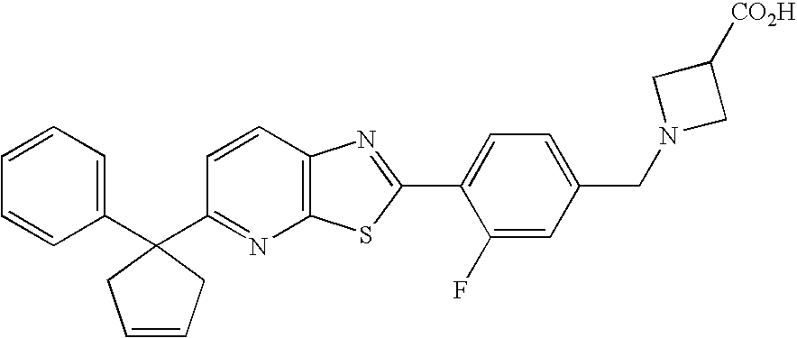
C1=CC=C(C2(C3=NC4=C(C=C3)N=C(C3=CC=C(CN5CC([CO2H])C5)C=C3F)S4)CC=CC2)C=C1
